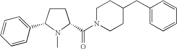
C(N1CCC(CC2=CC=CC=C2)CC1)(=O)C1CCC(C2=CC=CC=C2)N1C
